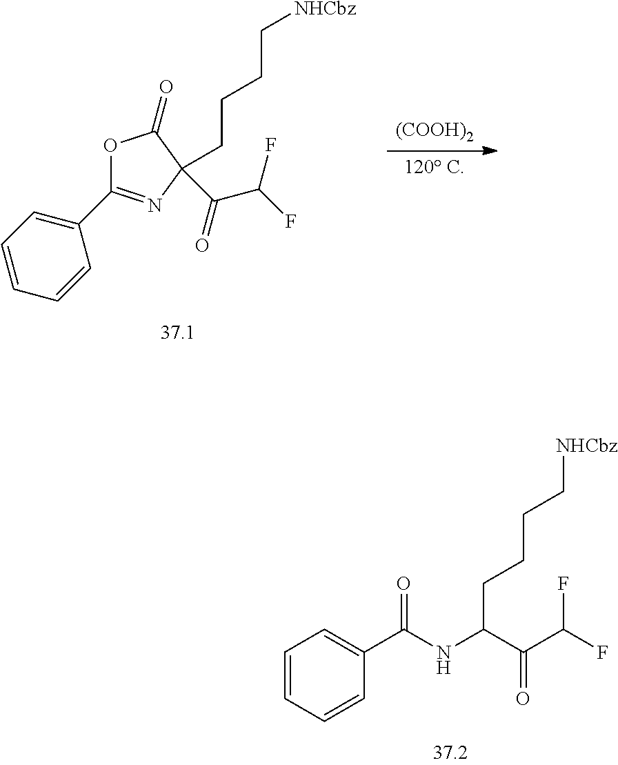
C(C(=O)C(F)F)(NC(C1=CC=CC=C1)=O)CCCC[NHCbz].[(COOH)2].[120 C].O1C(C2=CC=CC=C2)=NC(CCCC[NHCbz])(C(=O)C(F)F)C1=O
